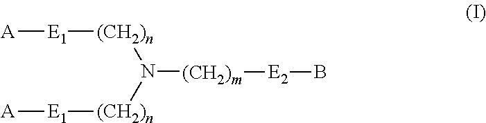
[A][E1][(CH2)n]N([(CH2)n][E1][A])[(CH2)m][E2]B
